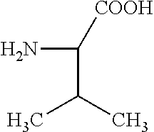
NC(C(C)C)[COOH]
